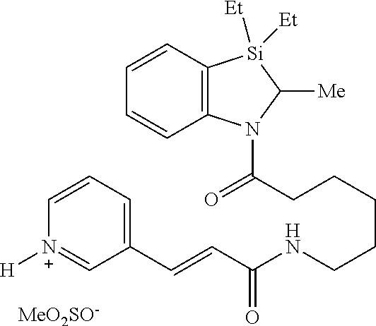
C(CCCCCNC(C=CC1=CC=C[N+]([H])=C1)=O)(N1C2=C([Si]([Et])([Et])C1[Me])C=CC=C2)=O.[MeO2SO-]
